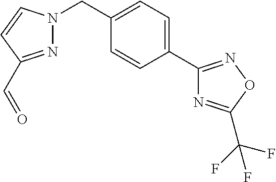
N1=C(C=O)C=CN1CC1=CC=C(C2=NOC(C(F)(F)F)=N2)C=C1
